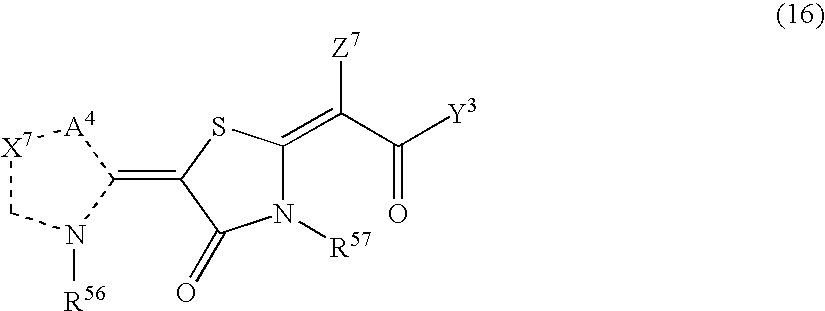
[X7]1CN([R56])C(=C2C(=O)N([R57])C(=C(C(=O)[Y3])[Z7])S2)[A4]1
